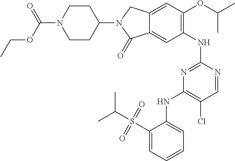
C1(NC2=NC(NC3=CC=CC=C3S(C(C)C)(=O)=O)=C(Cl)C=N2)=C(OC(C)C)C=C2C(=C1)C(=O)N(C1CCN(C(OCC)=O)CC1)C2
